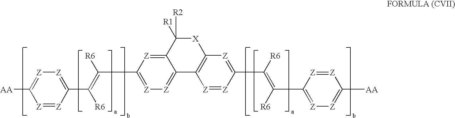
C1([AA])=[Z][Z]=C(C(=C(C2=[Z][Z]=C3C(=[Z]2)C([R2])([R1])[X]C2=C3[Z]=[Z]C(C(=C(C3=[Z][Z]=C([AA])[Z]=[Z]3)[R6])[R6])=[Z]2)[R6])[R6])[Z]=[Z]1
